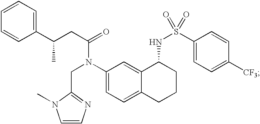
C1=CC(C(CC(=O)N(C2=CC=C3C(=C2)C(NS(=O)(C2=CC=C([CF3])C=C2)=O)CCC3)CC2=NC=CN2C)C)=CC=C1
